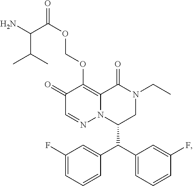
C1(=O)C=NN2C(=C1OCOC(=O)C(N)C(C)C)C(=O)N(CC)CC2C(C1=CC=CC(F)=C1)C1=CC(F)=CC=C1
